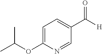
C1=C(OC(C)C)N=CC(C([H])=O)=C1
